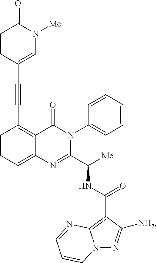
C(#CC1=C2C(=CC=C1)N=C(C([Me])NC(C1=C3N(N=C1[NH2])C=CC=N3)=O)N(C1=CC=CC=C1)C2=O)C1=CN([Me])C(=O)C=C1
